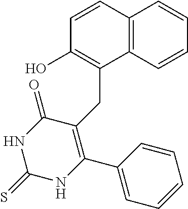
C1=CC2=C(C(CC3=C(C4=CC=CC=C4)NC(=S)NC3=O)=C1O)C=CC=C2
